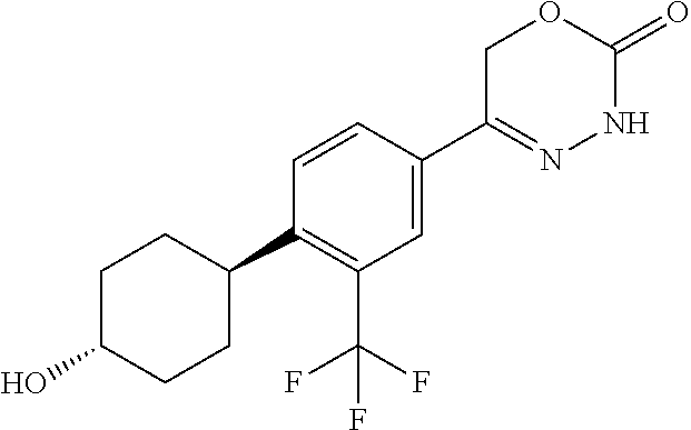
C1(C(F)(F)F)=C(C2CCC(O)CC2)C=CC(C2=NNC(=O)OC2)=C1
